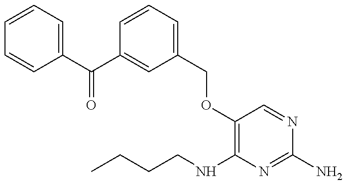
CCCCNC1=C(OCC2=CC=CC(C(C3=CC=CC=C3)=O)=C2)C=NC(N)=N1
